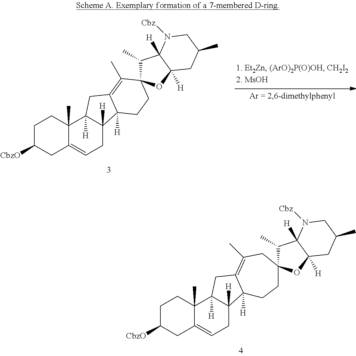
C1C([CbzO])CC2=CCC3([H])C([H])(C2(C)C1)CC1=C(C)C2(CCC31[H])C(C)C1([H])C([H])(O2)CC(C)CN1[Cbz].C1C([CbzO])CC2=CCC3([H])C([H])(C2(C)C1)CC1=C(C)CC2(C(C)C4([H])C([H])(O2)CC(C)CN4[Cbz])CCC31[H]
